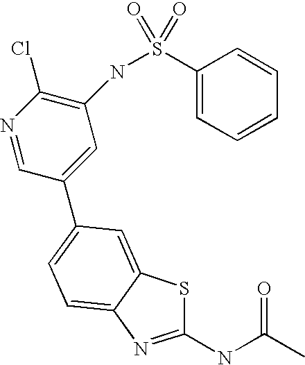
C1(NC(C)=O)=NC2=CC=C(C3=CC(NS(C4=CC=CC=C4)(=O)=O)=C(Cl)N=C3)C=C2S1
